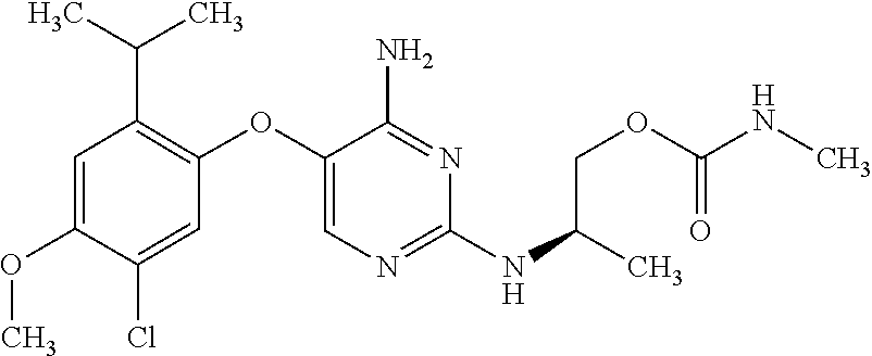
C1(Cl)=CC(OC2=CN=C(NC(C)COC(NC)=O)N=C2N)=C(C(C)C)C=C1OC
